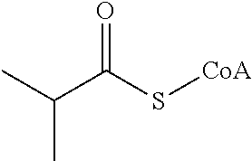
C(C(S[CoA])=O)(C)C
